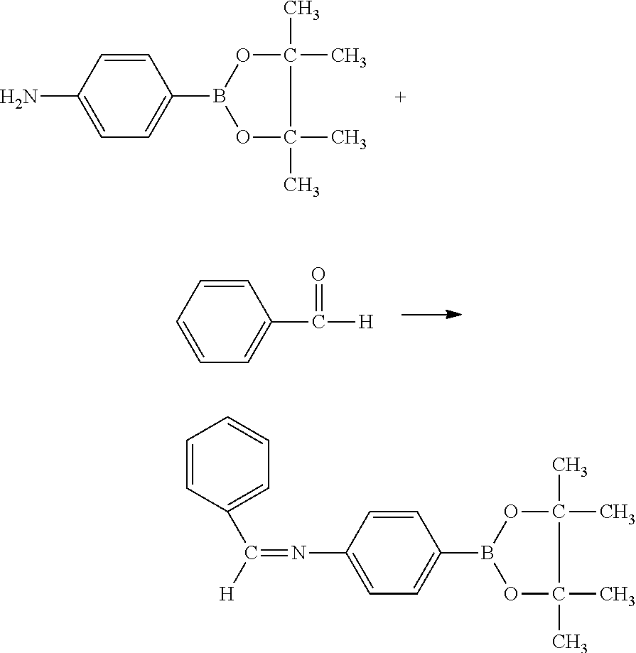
NC1=CC=C(B2OC(C)(C)C(C)(C)O2)C=C1.C1=CC=CC=C1C(=O)[H].N(C1=CC=C(B2OC(C)(C)C(C)(C)O2)C=C1)=C(C1=CC=CC=C1)[H]
